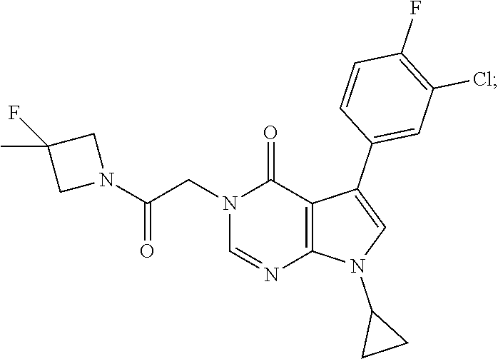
N1(CC(N2CC(F)(C)C2)=O)C=NC2=C(C1=O)C(C1=CC(Cl)=C(F)C=C1)=CN2C1CC1
